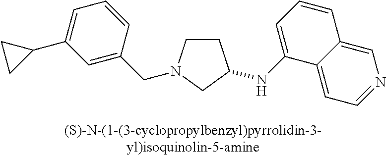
C1CN(CC2=CC(C3CC3)=CC=C2)CC1NC1=CC=CC2=CN=CC=C12
